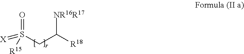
[R15]S(CC([R18])[NR16R17])(=[X])=O
